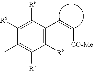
CC1=C([R7])C([R8])=C(C=C[CO2Me])C([R6])=C1[R5]
